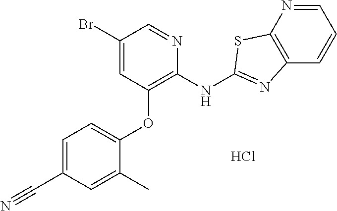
C1(Br)=CC(OC2=CC=C(C#N)C=C2C)=C(NC2=NC3=C(N=CC=C3)S2)N=C1.Cl
